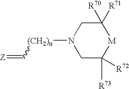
C1C([R73])([R72])[M]C([R71])([R70])CN1[(CH2)n]C=[Z]
